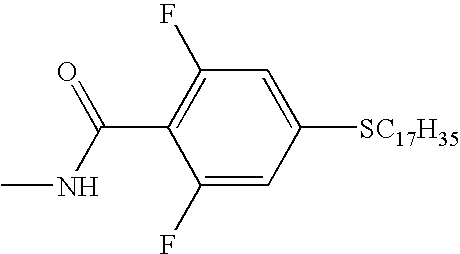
C1(F)=CC([SC17H35])=CC(F)=C1C(NC)=O
